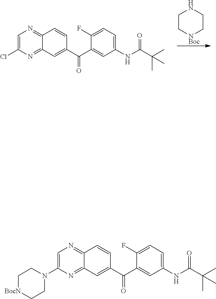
C1=C(Cl)N=C2C(=N1)C=CC(C(=O)C1=CC(NC(=O)C(C)(C)C)=CC=C1F)=C2.C1C[NBoc]CCN1.C1=C(N2CC[BocN]CC2)N=C2C(=N1)C=CC(C(=O)C1=CC(NC(=O)C(C)(C)C)=CC=C1F)=C2
